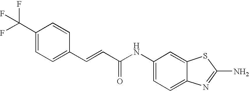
C(=CC(=O)NC1=CC=C2C(=C1)SC(N)=N2)C1=CC=C(C(F)(F)F)C=C1
